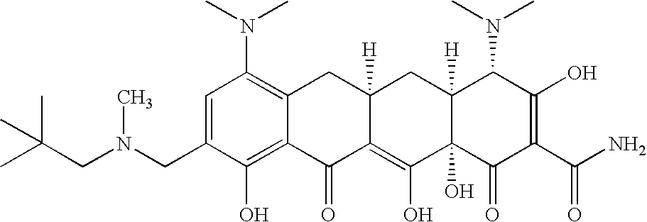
C1(CN(CC(C)(C)C)C)=CC(N(C)C)=C2C(=C1O)C(=O)C1=C(O)C3(O)C([H])(CC1([H])C2)C(N(C)C)C(O)=C(C(N)=O)C3=O
